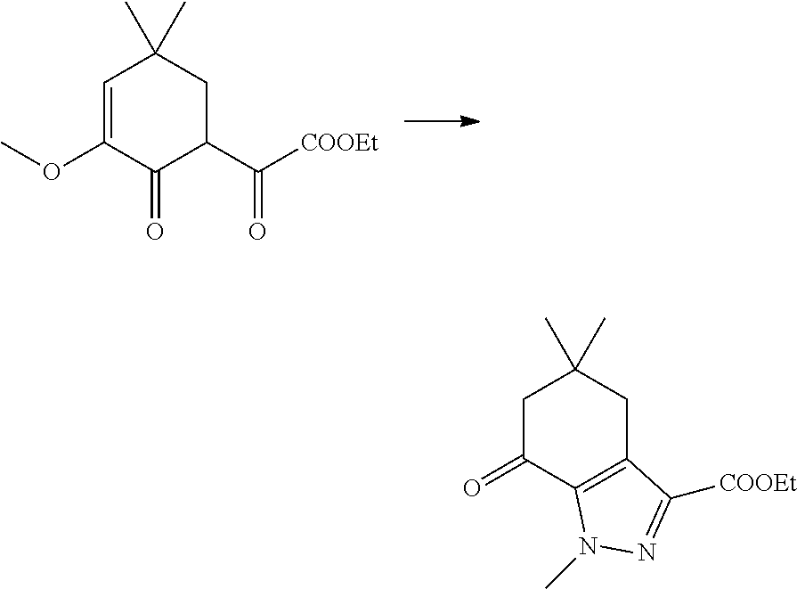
C1=C(OC)C(=O)C(C([COOEt])=O)CC1(C)C.C1C(=O)C2=C(CC1(C)C)C([COOEt])=NN2C
